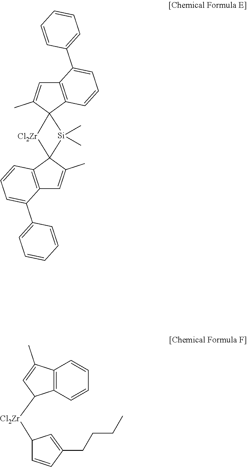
C1=CC(C2=CC=CC3=C2C=C(C)C32[Si](C)(C)C3([Cl2Zr]2)C2=C(C(C4=CC=CC=C4)=CC=C2)C=C3C)=CC=C1.C12=C(C=CC=C1)C([Cl2Zr]C1C=CC(CCCC)=C1)C=C2C
